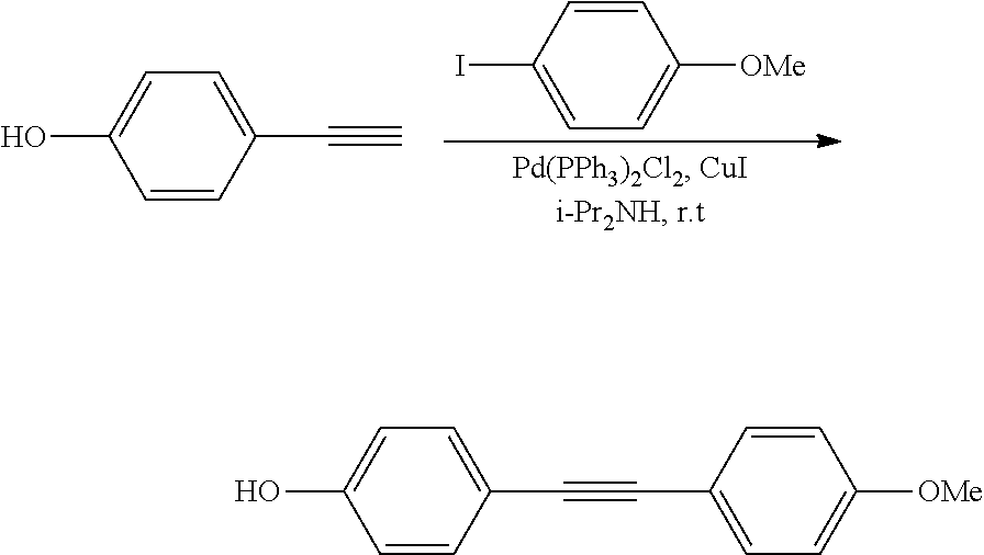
C1=C(C#C)C=CC(O)=C1.C1=CC(I)=CC=C1[OMe].C1=C(C#CC2=CC=C([OMe])C=C2)C=CC(O)=C1
